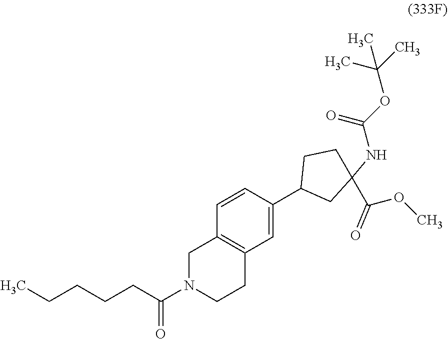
C12=C(C=C(C3CC(NC(OC(C)(C)C)=O)(C(OC)=O)CC3)C=C1)CCN(C(CCCCC)=O)C2
